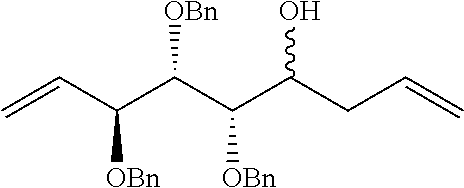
C=CC(C(C(C(CC=C)O)[OBn])[OBn])[OBn]
